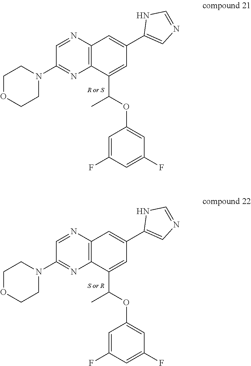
C1OCCN(C2=NC3=C(N=C2)C=C(C2=CN=CN2)C=C3C(C)OC2=CC(F)=CC(F)=C2)C1.C1OCCN(C2=NC3=C(N=C2)C=C(C2=CN=CN2)C=C3C(C)OC2=CC(F)=CC(F)=C2)C1
